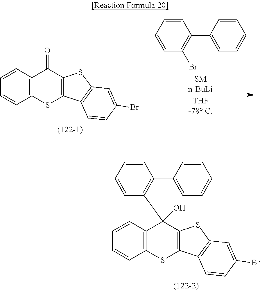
C1=CC=CC(C2=CC=CC=C2)=C1C1(O)C2=C(C=CC=C2)SC2=C1SC1=C2C=CC(Br)=C1.C1=CC2=C(C=C1)SC1=C(C2=O)SC2=C1C=CC(Br)=C2.C1=CC=CC(C2=CC=CC=C2)=C1Br.[n-BuLi].[THF-78 C]
